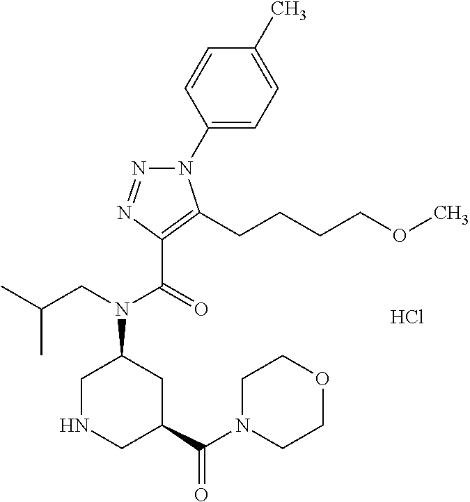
C1(N2N=NC(C(=O)N(CC(C)C)C3CNCC(C(N4CCOCC4)=O)C3)=C2CCCCOC)=CC=C(C)C=C1.Cl
